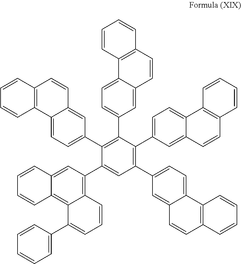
C1(C2=CC=C3C(=C2)C=CC2=C3C=CC=C2)=C(C2=CC=C3C(=C2)C=CC2=C3C=CC=C2)C(C2=CC=C3C(=C2)C=CC2=C3C=CC=C2)=C(C2=CC=C3C(=C2)C=CC2=C3C=CC=C2)C(C2=C3C(=C4C(=C2)C=CC=C4)C(C2=CC=CC=C2)=CC=C3)=C1
